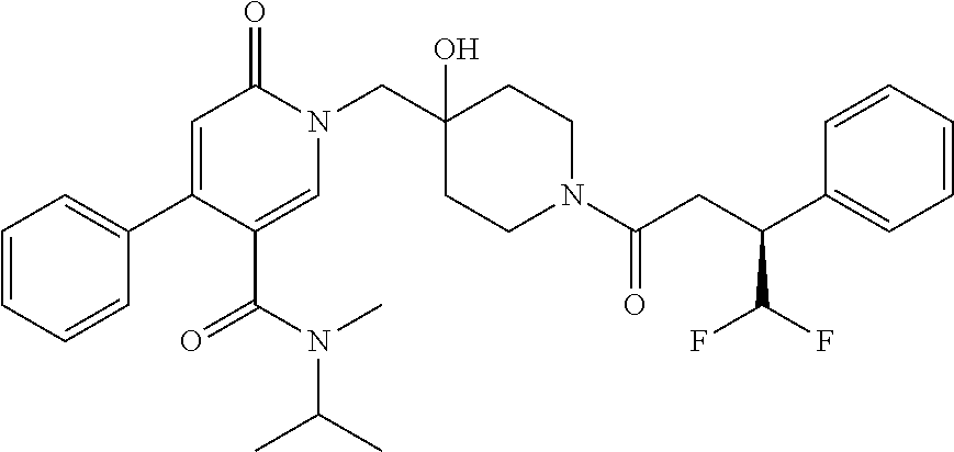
N1(CC2(O)CCN(C(=O)CC(C3=CC=CC=C3)C(F)F)CC2)C(=O)C=C(C2=CC=CC=C2)C(C(N(C)C(C)C)=O)=C1
